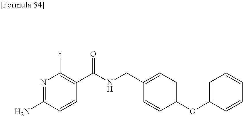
N1=C(N)C=CC(C(NCC2=CC=C(OC3=CC=CC=C3)C=C2)=O)=C1F
